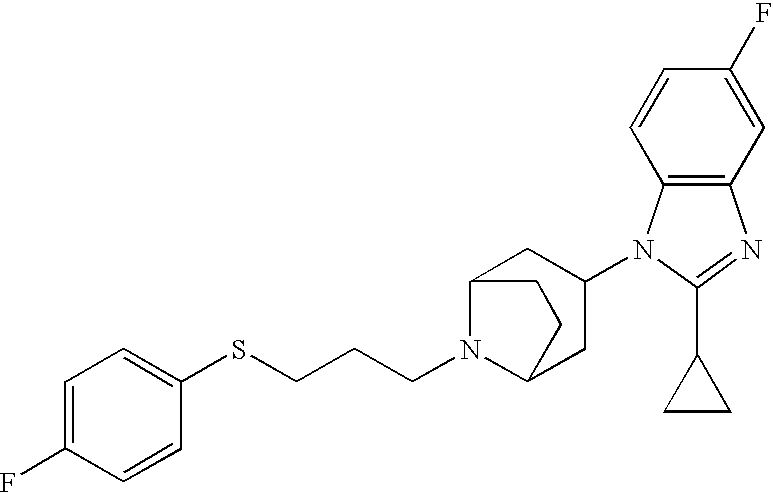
C1=C(F)C=CC(SCCCN2C3CC(N4C5=C(N=C4C4CC4)C=C(F)C=C5)CC2CC3)=C1
